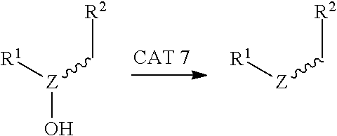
[Z](O)([R1])C[R2].[Z]([R1])C[R2]
